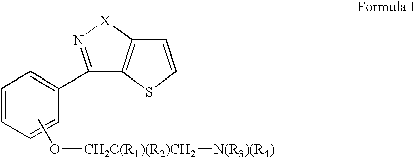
C1=CC=CC(C2=N[X]C3=C2SC=C3)=C1.CO[CH2C(R1)(R2)CH2][N(R3)(R4)]
